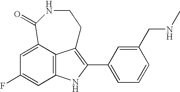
C12=C3C(=CC(F)=C1)C(=O)NCCC3=C(C1=CC=CC(CNC)=C1)N2
